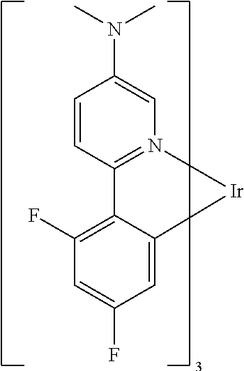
C1=CC2=N(C=C1N(C)C)[Ir]C1=CC(F)=CC(F)=C21
